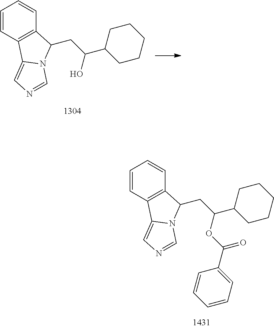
C1=CC2=C(C=C1)C(CC(C1CCCCC1)O)N1C2=CN=C1.C1=CC2=C(C=C1)C(CC(C1CCCCC1)OC(C1=CC=CC=C1)=O)N1C2=CN=C1
